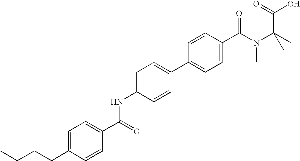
C1=C(NC(C2=CC=C(CCCC)C=C2)=O)C=CC(C2=CC=C(C(N(C(C)(C)C(=O)O)C)=O)C=C2)=C1
